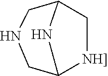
[NH]]1C2NC(C1)CNC2
